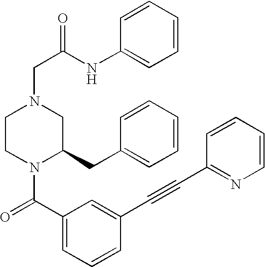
C1=CC=CC(NC(CN2CCN(C(C3=CC=CC(C#CC4=NC=CC=C4)=C3)=O)C(CC3=CC=CC=C3)C2)=O)=C1
